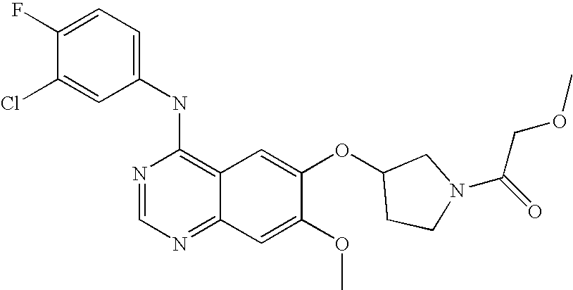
C1=C(Cl)C(F)=CC=C1NC1=C2C(=NC=N1)C=C(OC)C(OC1CCN(C(COC)=O)C1)=C2
